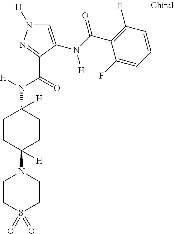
C1=C(N([H])C(=O)C2=C(F)C=CC=C2F)C(C(N([H])C2([H])CCC(N3CCS(=O)(=O)CC3)([H])CC2)=O)=NN1[H]
